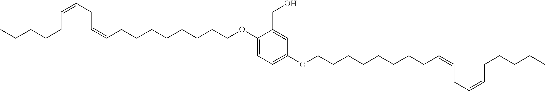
CCCCCC=CCC=CCCCCCCCCOC1=CC=C(OCCCCCCCCC=CCC=CCCCCC)C=C1CO
